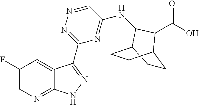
C1(F)=CN=C2C(=C1)C(C1=NN=CC(NC3C4CCC(CC4)C3C(O)=O)=N1)=NN2
